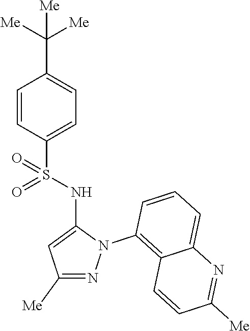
C1=CC(S(NC2=CC([Me])=NN2C2=C3C(=CC=C2)N=C([Me])C=C3)(=O)=O)=CC=C1C([Me])([Me])[Me]
